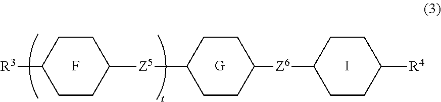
F.[G].I.C1CC([Z5]C2CCC([Z6]C3CCC([R4])CC3)CC2)CCC1[R3]
